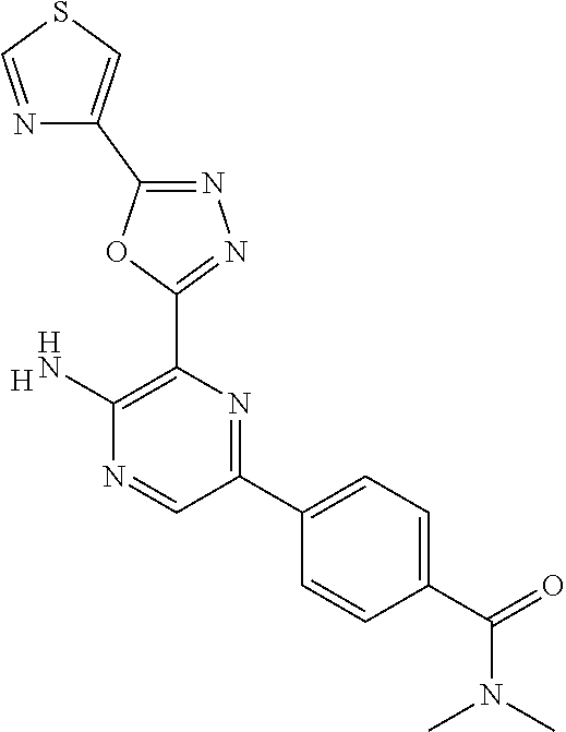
[H].C1(N)=C(C2=NN=C(C3=CSC=N3)O2)N=C(C2=CC=C(C(=O)N(C)C)C=C2)C=N1
